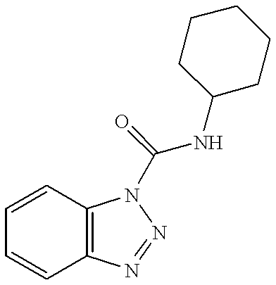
C1=CC2=C(C=C1)N=NN2C(NC1CCCCC1)=O
